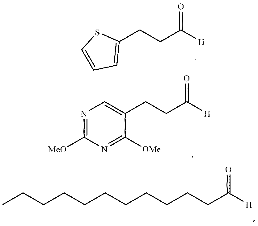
C1(CCC([H])=O)=CC=CS1.N1=C([OMe])N=C([OMe])C(CCC([H])=O)=C1.CCCCCCCCCCCC([H])=O
